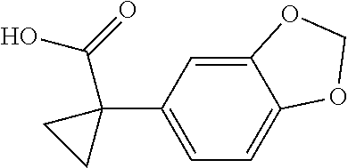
C1=C(C2(C(=O)O)CC2)C=C2C(=C1)OCO2
